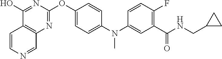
C1(O)=NC(OC2=CC=C(N(C3=CC(C(NCC4CC4)=O)=C(F)C=C3)C)C=C2)=NC2=C1C=CN=C2
